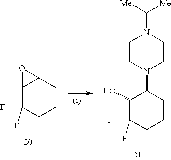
C1C(F)(F)C2OC2CC1.FC1(F)C(O)C(N2CCN(C([Me])[Me])CC2)CCC1
